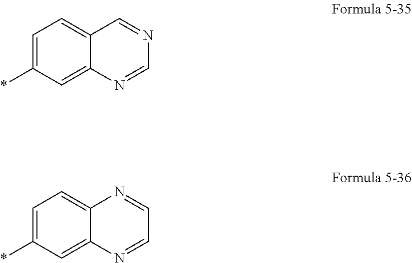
C1(*)=CC=C2C(=C1)N=CN=C2.C1(*)=CC=C2C(=C1)N=CC=N2
